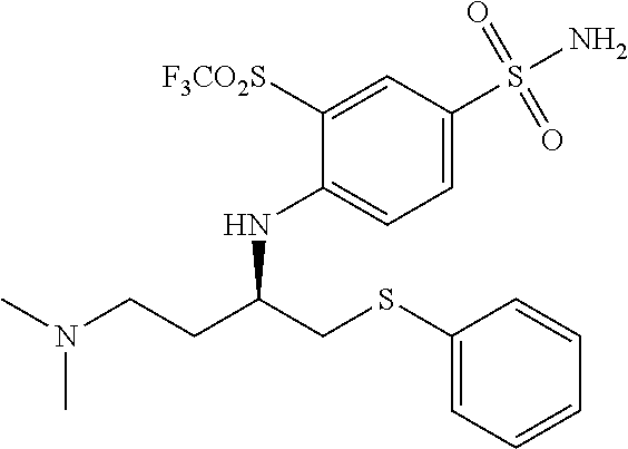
C1(SCC(CCN(C)C)NC2=CC=C(S(N)(=O)=O)C=C2[F3CO2S])=CC=CC=C1
